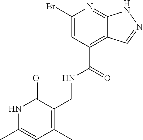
C1(Br)=CC(C(=O)NCC2=C(C)C=C(C)NC2=O)=C2C(=N1)NN=C2
